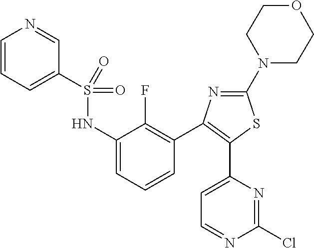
C1=CC=C(S(NC2=CC=CC(C3=C(C4=CC=NC(Cl)=N4)SC(N4CCOCC4)=N3)=C2F)(=O)=O)C=N1
